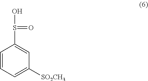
C1(S(O)=O)=CC([SO2CH3])=CC=C1
